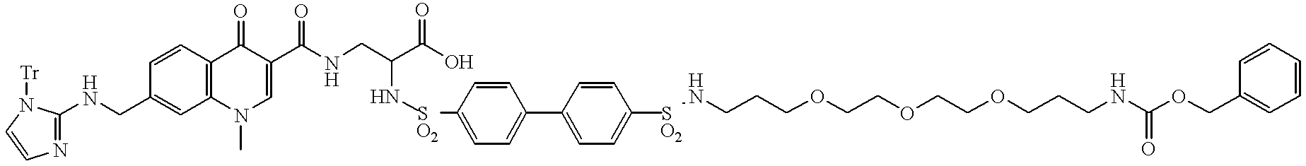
N(CCCOCCOCCOCCCNC(OCC1=CC=CC=C1)=O)[S  O2]C1=CC=C(C2=CC=C([S  O2]NC(CNC(C3=CN(C)C4=C(C3=O)C=CC(CNC3=NC=CN3[Tr])=C4)=O)C(O)=O)C=C2)C=C1
